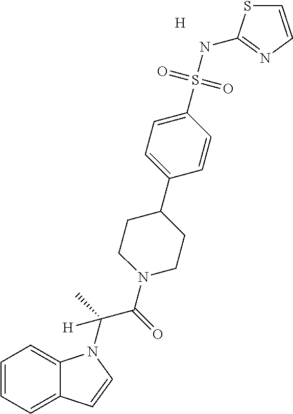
[H].C1=CC=C2C(=C1)N(C(C(=O)N1CCC(C3=CC=C(S(NC4=NC=CS4)(=O)=O)C=C3)CC1)(C)[H])C=C2
